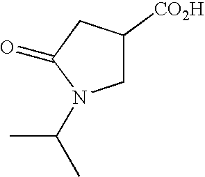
C1C([CO2H])CC(=O)N1C(C)C
